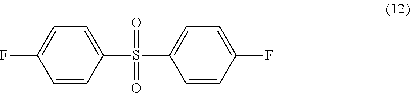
C1(S(C2=CC=C(F)C=C2)(=O)=O)=CC=C(F)C=C1
